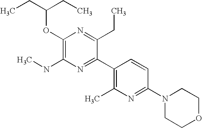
CCC(CC)OC1=C(NC)N=C(C2=C(C)N=C(N3CCOCC3)C=C2)C(CC)=N1
